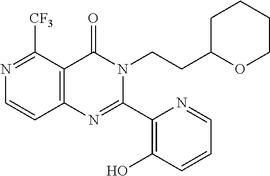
N1=C([CF3])C2=C(C=C1)N=C(C1=C(O)C=CC=N1)N(CCC1OCCCC1)C2=O
